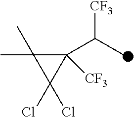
C1([CF3])(C(C)[CF3])C(C)(C)C1(Cl)Cl
